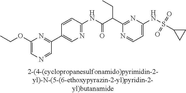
C1=C(NS(=O)(=O)C2CC2)N=C(C(C(NC2=NC=C(C3=NC(OCC)=CN=C3)C=C2)=O)CC)N=C1
